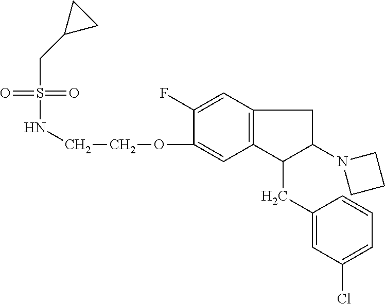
O=S(=O)(CC1CC1)NCCOC1=CC2=C(C=C1F)CC(N1CCC1)C2CC1=CC(Cl)=CC=C1
